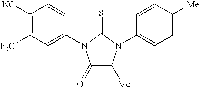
C1([NC])=C([F3C])C=C(N2C(=O)C([Me])N(C3=CC=C([Me])C=C3)C2=S)C=C1
